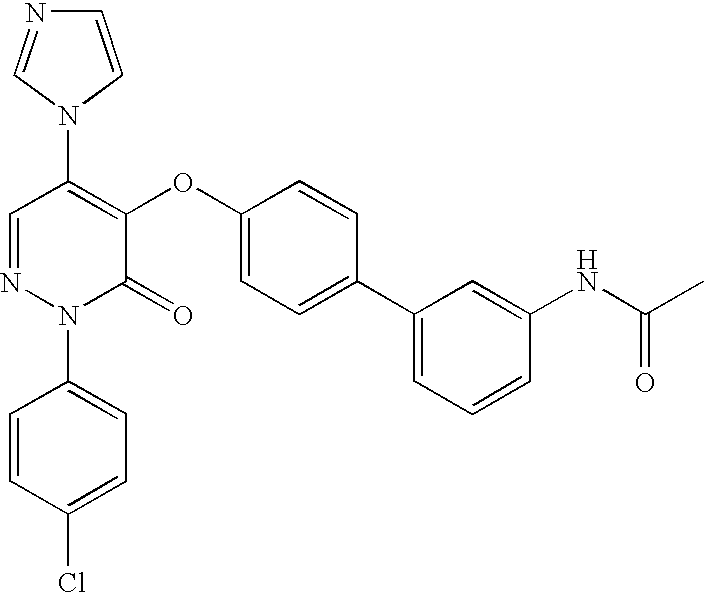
C1(N2C=NC=C2)=C(OC2=CC=C(C3=CC=CC(NC(C)=O)=C3)C=C2)C(=O)N(C2=CC=C(Cl)C=C2)N=C1
